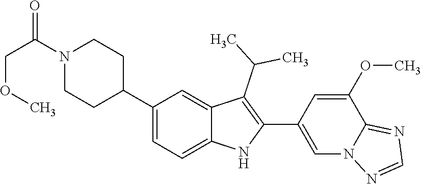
C1N(C(=O)COC)CCC(C2=CC=C3C(=C2)C(C(C)C)=C(C2=CN4C(=NC=N4)C(OC)=C2)N3)C1
